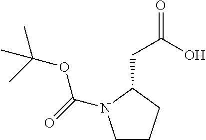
C1CCC(CC(=O)O)N1C(=O)OC(C)(C)C
